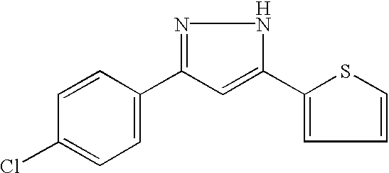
C1=CC(Cl)=CC=C1C1=NNC(C2=CC=CS2)=C1
